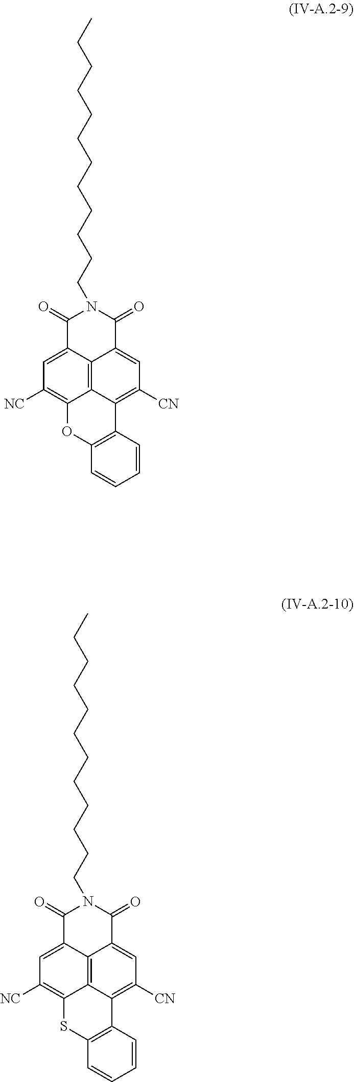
CCCCCCCCCCCCN1C(=O)C2=CC([NC])=C3C4=C2C(=CC([CN])=C4C2=C(O3)C=CC=C2)C1=O.CCCCCCCCCCCCN1C(=O)C2=CC([NC])=C3C4=C2C(=CC([CN])=C4C2=C(S3)C=CC=C2)C1=O
